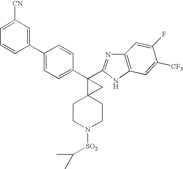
C1=C(F)C([CF3])=CC2=C1N=C(C1(C3=CC=C(C4=CC([CN])=CC=C4)C=C3)C3(CCN([SO2]C(C)C)CC3)C1)N2
